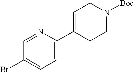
C1(Br)=CC=C(C2=CCN([Boc])CC2)N=C1
